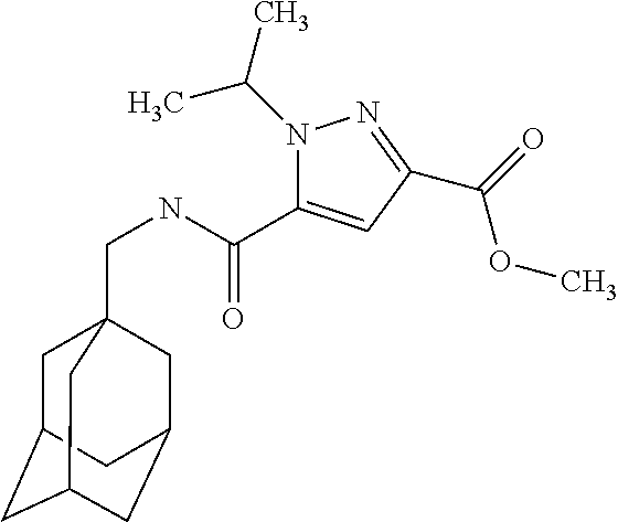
N1(C(C)C)C(C(NCC23CC4CC(CC(C2)C4)C3)=O)=CC(C(OC)=O)=N1
